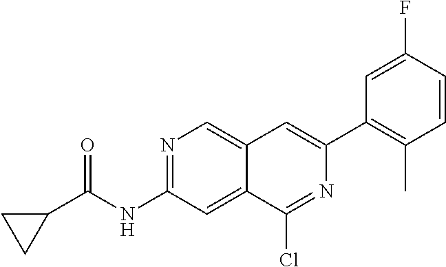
N1=C(NC(C2CC2)=O)C=C2C(=C1)C=C(C1=C(C)C=CC(F)=C1)N=C2Cl
